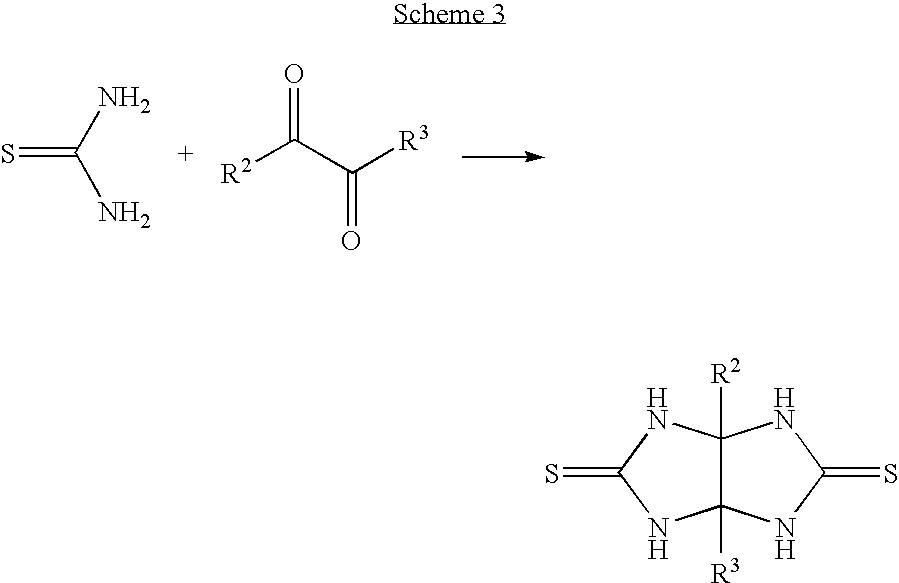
S=C(N)N.[R2]C(C([R3])=O)=O.C12([R2])C([R3])(NC(=S)N1)NC(=S)N2
